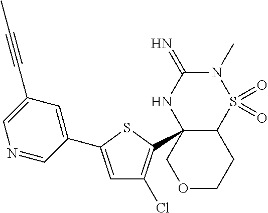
C12C(C3=C(Cl)C=C(C4=CC(C#CC)=CN=C4)S3)(NC(=N)N(C)S1(=O)=O)COCC2
